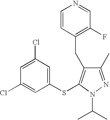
C1(Cl)=CC(Cl)=CC(SC2=C(CC3=C(F)C=NC=C3)C(C)=NN2C(C)C)=C1
